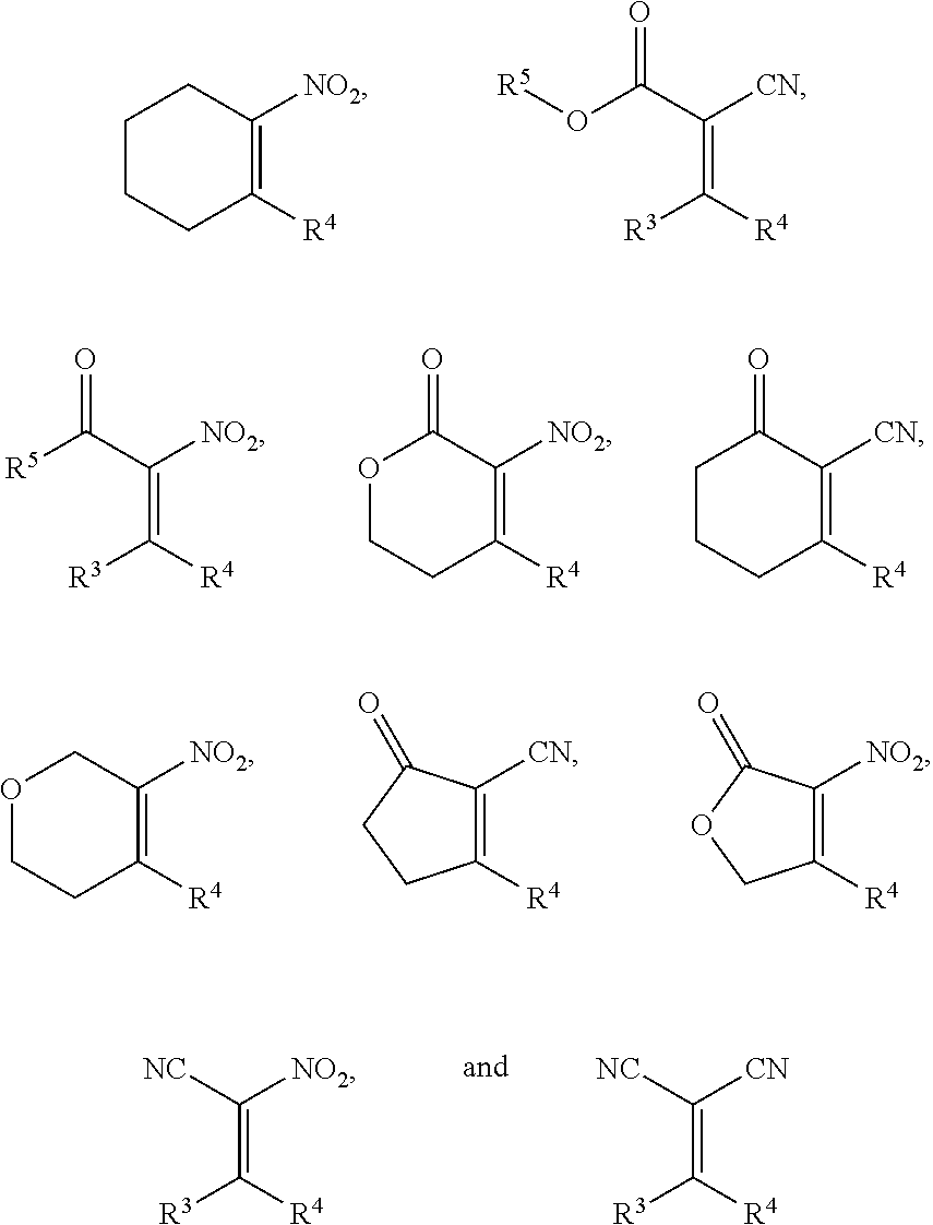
C1CCC([R4])=C([NO2])C1.O(C(C(=C([R3])[R4])[CN])=O)[R5].[R5]C(C(=C([R3])[R4])[NO2])=O.O1C(=O)C([NO2])=C([R4])CC1.C1C(=O)C([CN])=C([R4])CC1.O1CC([NO2])=C([R4])CC1.C1([R4])=C([CN])C(=O)CC1.C1([R4])=C([NO2])C(=O)OC1.C(=C([R4])[R3])([NC])[NO2].C(=C([R4])[R3])([NC])[CN]
